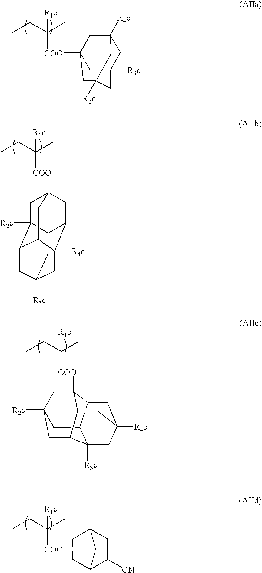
C1C2([R3c])CC3([R2c])CC([COO]C(CC)(C)[R1c])(CC1([R4c])C3)C2.C12C3CC4([R2c])CC1([COO]C(CC)(C)[R1c])C1C(C4)C3([R3c])CC([R4c])(C2)C1.C12C([CN])CC(C1)CC2.C[COO]C(CC)(C)[R1c].C12CC3([R3c])CC4C1([R2c])CC1([COO]C(CC)(C)[R1c])CC2C([R4c])(C4C1)C3
